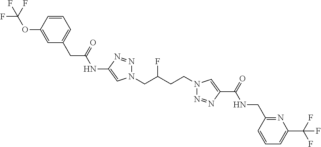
C1(NC(CC2=CC=CC(OC(F)(F)F)=C2)=O)=CN(CC(CCN2N=NC(C(=O)NCC3=NC(C(F)(F)F)=CC=C3)=C2)F)N=N1
